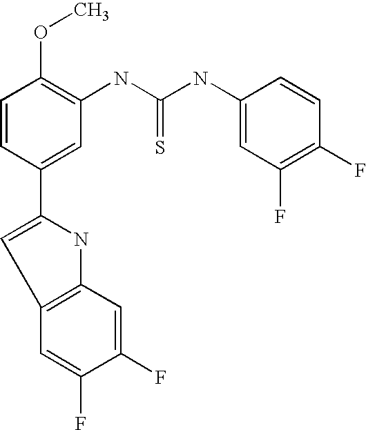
C1=CC(C2=CC3=C(N2)C=C(F)C(F)=C3)=CC(NC(NC2=CC(F)=C(F)C=C2)=S)=C1OC
